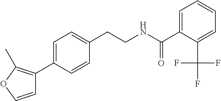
C(CNC(=O)C1=CC=CC=C1C(F)(F)F)C1=CC=C(C2=C(C)OC=C2)C=C1
